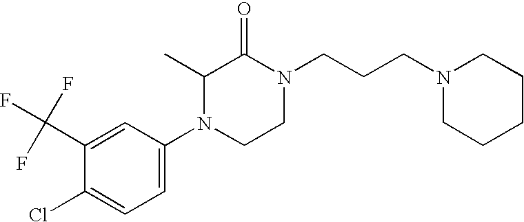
C1(Cl)=CC=C(N2CCN(CCCN3CCCCC3)C(=O)C2C)C=C1C(F)(F)F
